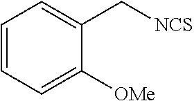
C1=C([OMe])C(C[NCS])=CC=C1
